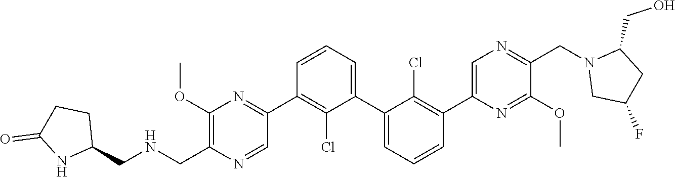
C1(OC)=C(CNCC2CCC(=O)N2)N=CC(C2=C(Cl)C(C3=CC=CC(C4=CN=C(CN5CC(F)CC5CO)C(OC)=N4)=C3Cl)=CC=C2)=N1
